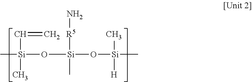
C[Si](O[Si](O[Si](C)(C)[H])([R5]N)C)(C=C)C
